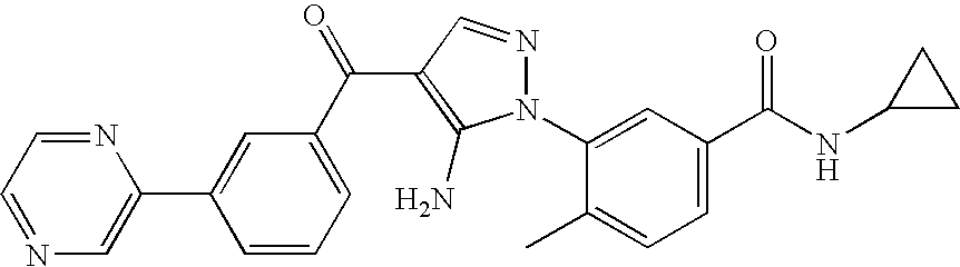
C1(N2N=CC(C(C3=CC=CC(C4=CN=CC=N4)=C3)=O)=C2N)=CC(C(NC2CC2)=O)=CC=C1C
